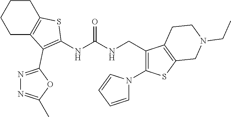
C1C2=C(CCC1)SC(NC(NCC1=C(N3C=CC=C3)SC3=C1CCN(CC)C3)=O)=C2C1=NN=C(C)O1
